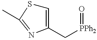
C1=C(C[PPh2]=O)N=C(C)S1
